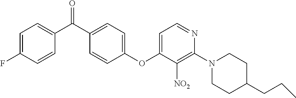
C1(OC2=CC=NC(N3CCC(CCC)CC3)=C2[NO2])=CC=C(C(C2=CC=C(F)C=C2)=O)C=C1
